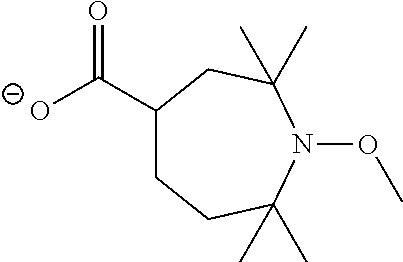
[O-]C(C1CCC(C)(C)N(OC)C(C)(C)C1)=O
